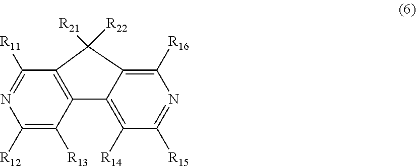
C1([R12])=C([R13])C2=C(C([R11])=N1)C([R22])([R21])C1=C([R16])N=C([R15])C([R14])=C21
